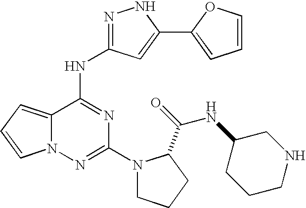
C12=CC=CN1N=C(N1CCCC1C(=O)NC1CCCNC1)N=C2NC1=NNC(C2=CC=CO2)=C1
